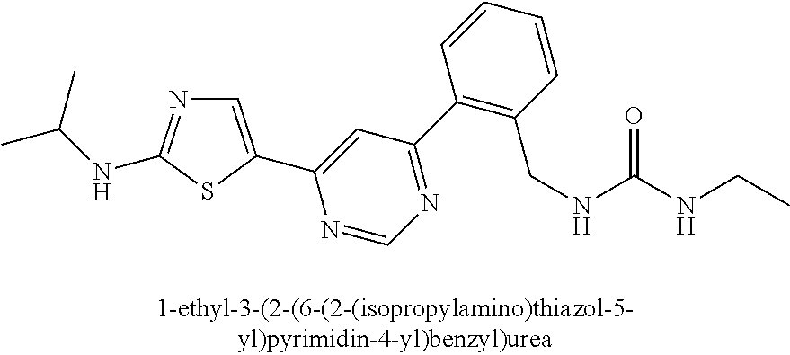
C1=C(C2=CC(C3=C(CNC(NCC)=O)C=CC=C3)=NC=N2)SC(NC(C)C)=N1
